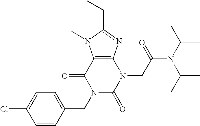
C12=C(N=C(CC)N1C)N(CC(N(C(C)C)C(C)C)=O)C(=O)N(CC1=CC=C(Cl)C=C1)C2=O
